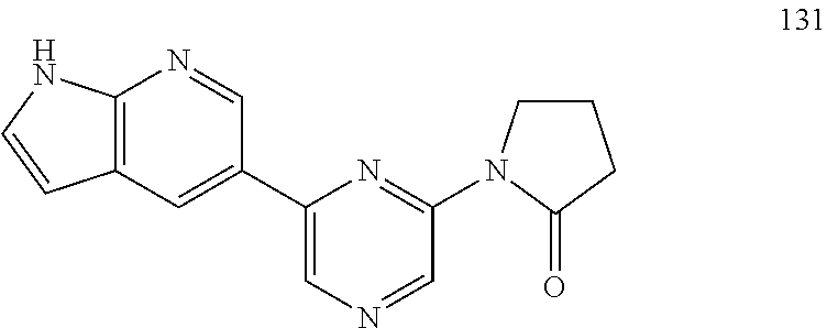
C12=C(C=C(C3=CN=CC(N4CCCC4=O)=N3)C=N1)C=CN2
